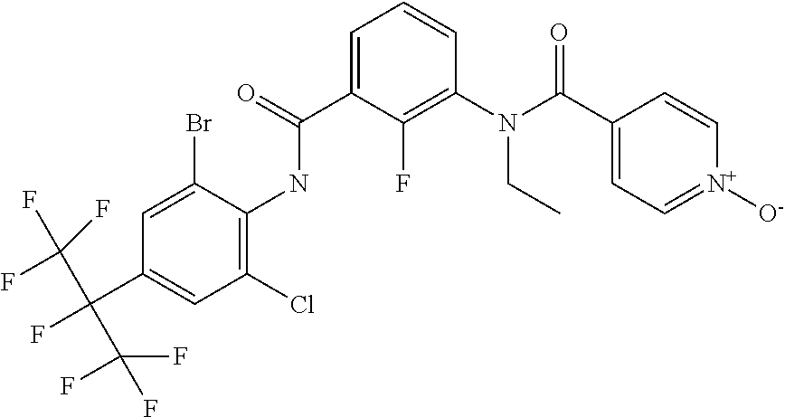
C1=C(C(NC2=C(Cl)C=C(C(F)(C(F)(F)F)C(F)(F)F)C=C2Br)=O)C(F)=C(N(C(C2=CC=[N+]([O-])C=C2)=O)CC)C=C1
